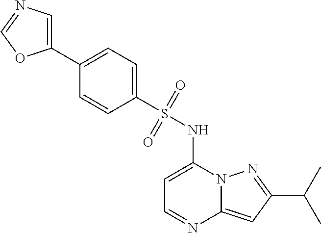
C1=C(NS(C2=CC=C(C3=CN=CO3)C=C2)(=O)=O)N2C(=CC(C(C)C)=N2)N=C1
